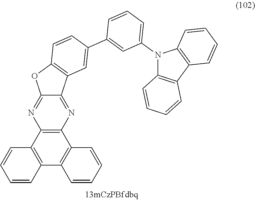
C1(C2=CC3=C(C=C2)OC2=NC4=C(N=C32)C2=C(C3=C4C=CC=C3)C=CC=C2)=CC(N2C3=C(C4=C2C=CC=C4)C=CC=C3)=CC=C1
